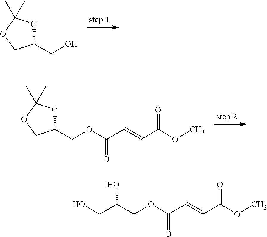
C1(CO)OC(C)(C)OC1.C1(COC(C=CC(OC)=O)=O)OC(C)(C)OC1.C(O)(COC(C=CC(OC)=O)=O)CO
